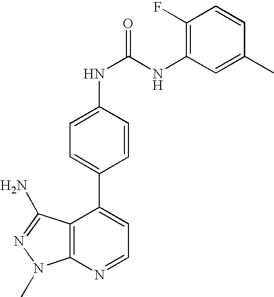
C1=NC2=C(C(C3=CC=C(NC(=O)NC4=C(F)C=CC(C)=C4)C=C3)=C1)C(N)=NN2C
